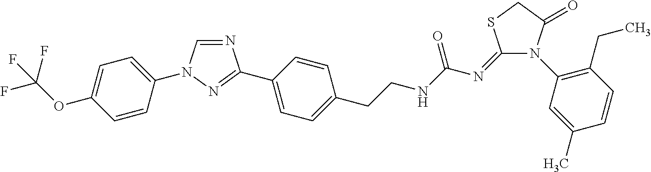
N1=CN(C2=CC=C(OC(F)(F)F)C=C2)N=C1C1=CC=C(CCNC(N=C2SCC(=O)N2C2=C(CC)C=CC(C)=C2)=O)C=C1
